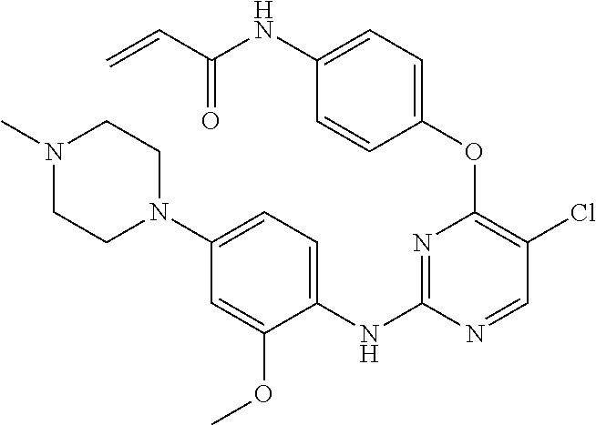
C1(OC2=C(Cl)C=NC(NC3=CC=C(N4CCN(C)CC4)C=C3OC)=N2)=CC=C(NC(C=C)=O)C=C1
